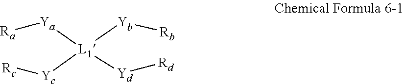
[Ra][Ya][L1]([Yb][Rb])([Yc][Rc])[Yd][Rd]
